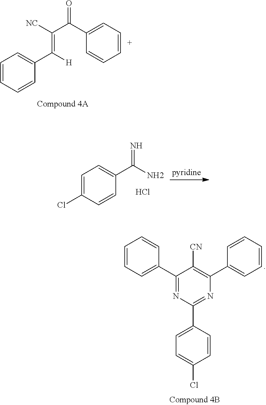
C1=CC=C(C2=NC(C3=CC=C(Cl)C=C3)=NC(C3=CC=CC=C3)=C2[CN])C=C1.C1(C(C([NC])=C([H])C2=CC=CC=C2)=O)=CC=CC=C1.C1=C(Cl)C=CC(C(=N)N)=C1.Cl
